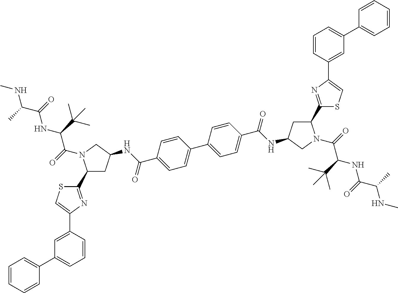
C1(C2=NC(C3=CC(C4=CC=CC=C4)=CC=C3)=CS2)CC(NC(C2=CC=C(C3=CC=C(C(NC4CC(C5=NC(C6=CC(C7=CC=CC=C7)=CC=C6)=CS5)N(C(=O)C(C(C)(C)C)NC(C(C)NC)=O)C4)=O)C=C3)C=C2)=O)CN1C(=O)C(C(C)(C)C)NC(C(C)NC)=O
